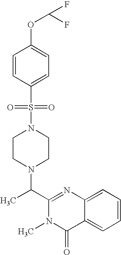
C1CN(C(C2=NC3=CC=CC=C3C(=O)N2C)C)CCN1S(C1=CC=C(OC(F)F)C=C1)(=O)=O
